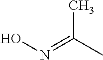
ON=C(C)C
